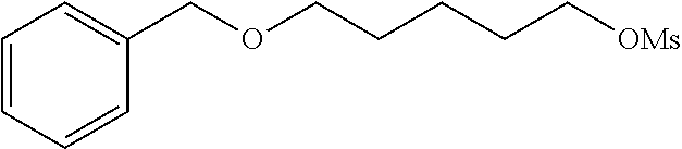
C1=CC=CC(COCCCCC[OMs])=C1
